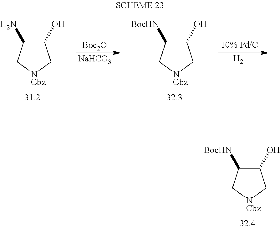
C1(O)C([BocHN])C[NCbz]C1.[H2].[NaHCO3].[Boc2O].C1(O)C(N)C[NCbz]C1.C1(O)C([BocHN])C[NCbz]C1
